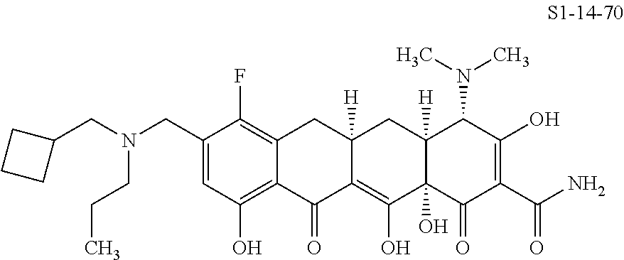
N(CC1=CC(O)=C2C(=C1F)CC1([H])C(=C(O)C3(O)C([H])(C1)C(N(C)C)C(O)=C(C(N)=O)C3=O)C2=O)(CC1CCC1)CCC
